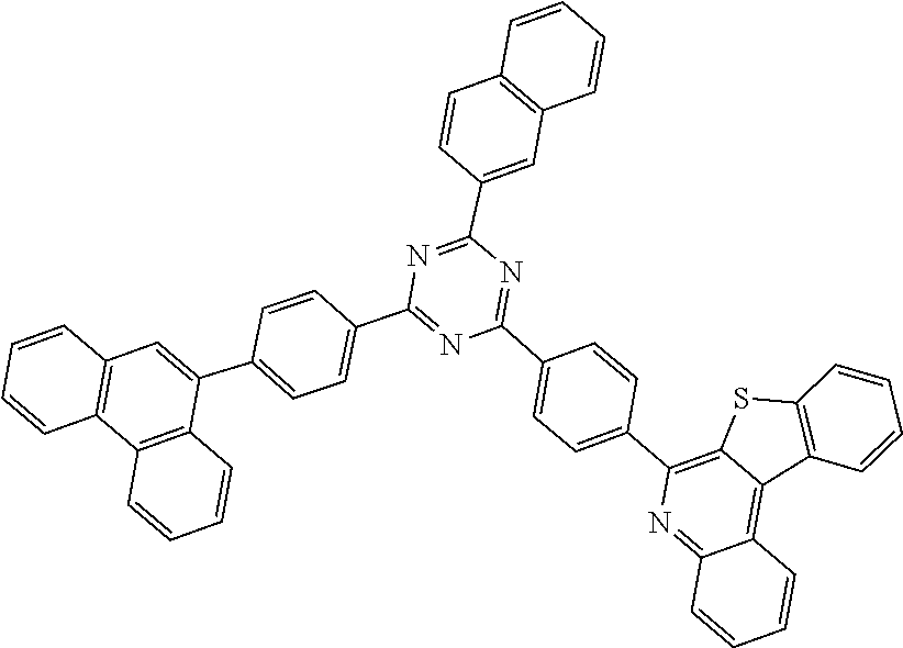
C1=CC=CC2=C1C=CC(C1=NC(C3=CC=C(C4=CC5=C(C=CC=C5)C5=C4C=CC=C5)C=C3)=NC(C3=CC=C(C4=C5C(=C6C(=N4)C=CC=C6)C4=C(S5)C=CC=C4)C=C3)=N1)=C2
